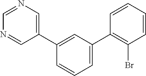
C1(C2=CC(C3=C(Br)C=CC=C3)=CC=C2)=CN=CN=C1
